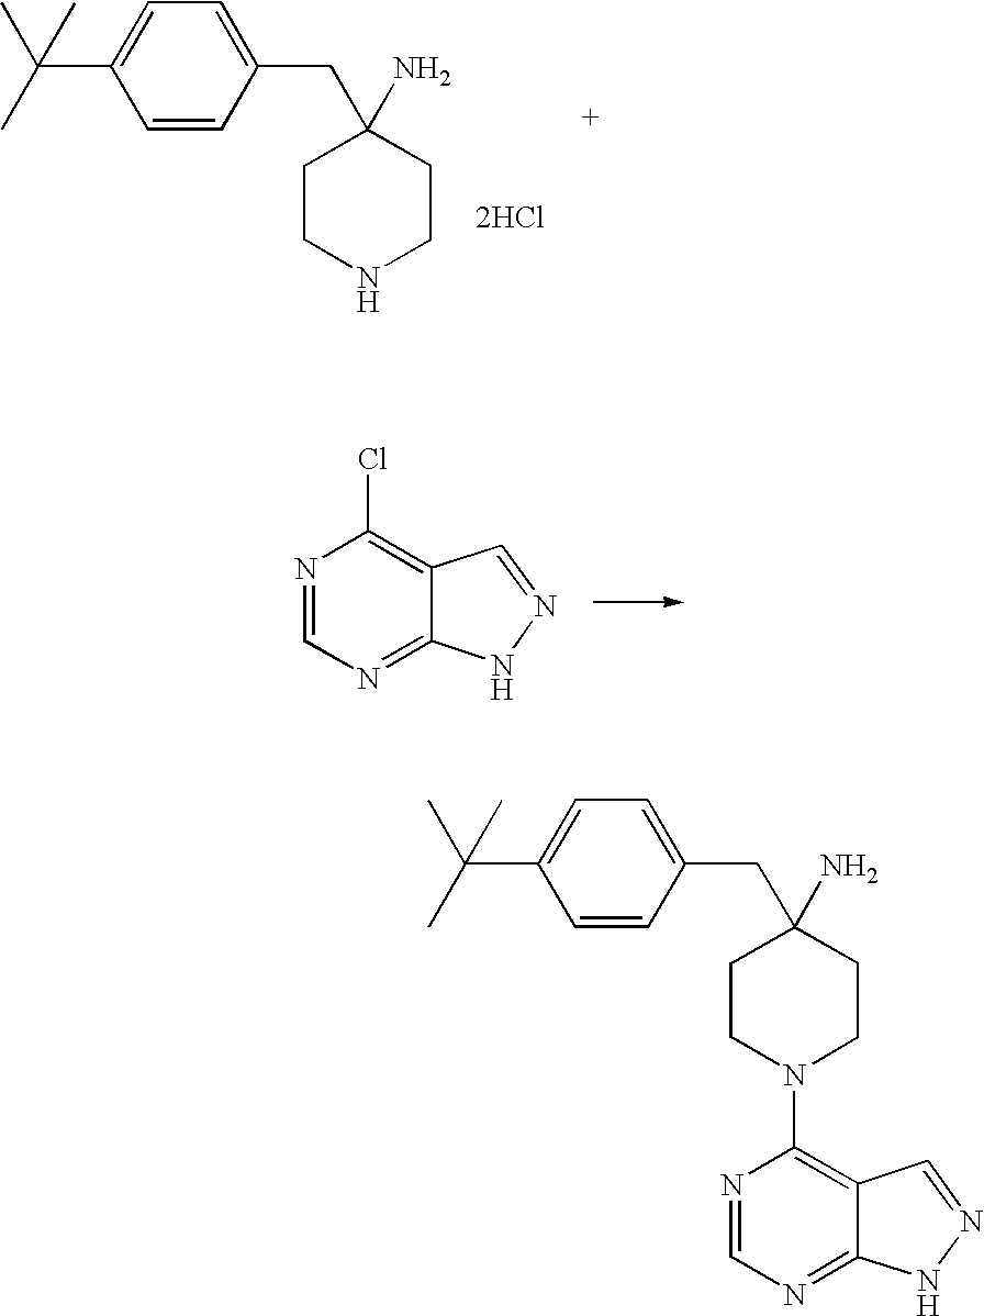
C1=CC(CC2(N)CCNCC2)=CC=C1C(C)(C)C.[2HCl].N1=CN=C2C(=C1Cl)C=NN2.C1=CC(CC2(N)CCN(C3=C4C(=NC=N3)NN=C4)CC2)=CC=C1C(C)(C)C
